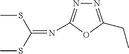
N(=C(SC)SC)C1=NN=C(CC)O1
